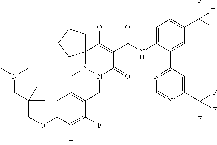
C1=C(OCC(CN(C)C)(C)C)C(F)=C(F)C(CN2C(=O)C(C(NC3=CC=C(C(F)(F)F)C=C3C3=NC=NC(C(F)(F)F)=C3)=O)=C(O)C3(CCCC3)N2C)=C1
